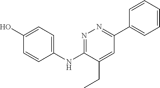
N(C1=NN=C(C2=CC=CC=C2)C=C1CC)C1=CC=C(O)C=C1
